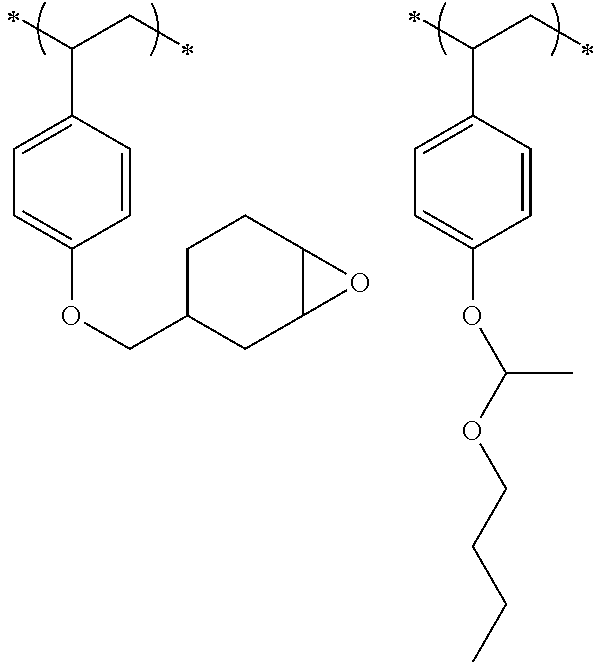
C(C1=CC=C(OC(OCCCC)C)C=C1)(CC)C.C(C1=CC=C(OCC2CC3C(CC2)O3)C=C1)(CC)C
